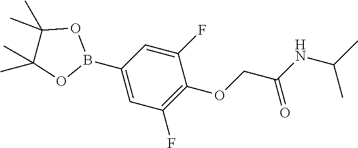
O(CC(NC(C)C)=O)C1=C(F)C=C(B2OC(C)(C)C(C)(C)O2)C=C1F
